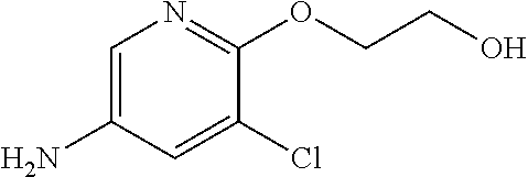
C1=C(N)C=C(Cl)C(OCCO)=N1
